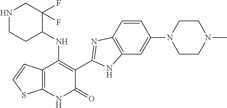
C1=CC2=C(C=C1N1CCN(C)CC1)NC(C1=C(NC3C(F)(F)CNCC3)C3=C(NC1=O)SC=C3)=N2
